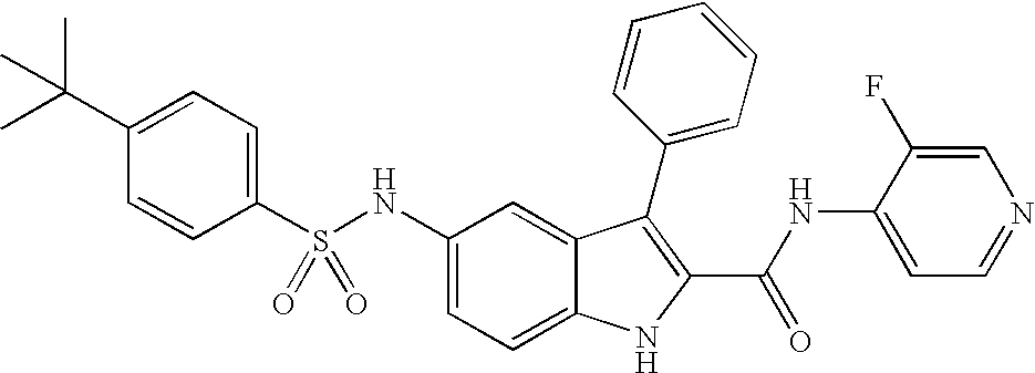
C1(C(C)(C)C)=CC=C(S(NC2=CC=C3C(=C2)C(C2=CC=CC=C2)=C(C(NC2=CC=NC=C2F)=O)N3)(=O)=O)C=C1
